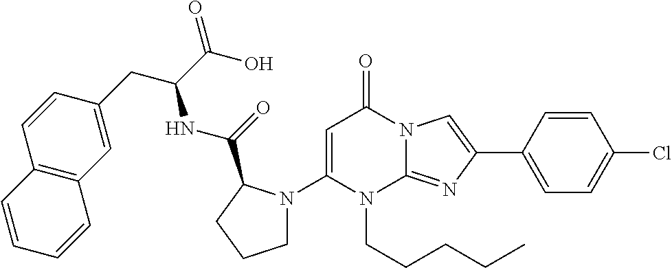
C1=C(N2CCCC2C(NC(CC2=CC3=C(C=C2)C=CC=C3)C(O)=O)=O)N(CCCCC)C2=NC(C3=CC=C(Cl)C=C3)=CN2C1=O
